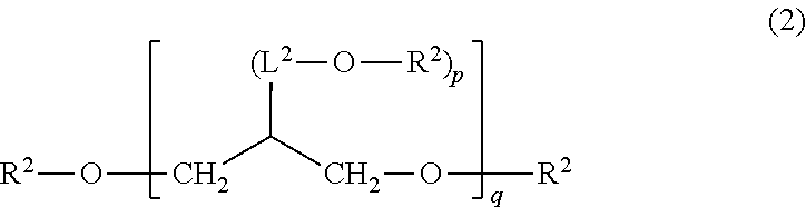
[R2]OCC(CO[R2])[(L2]O[R2)p]
